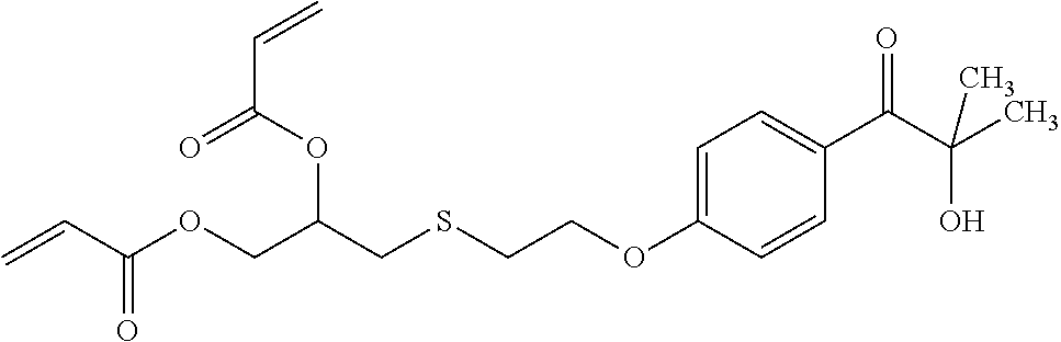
C1=C(OCCSCC(COC(C=C)=O)OC(C=C)=O)C=CC(C(C(C)(O)C)=O)=C1
